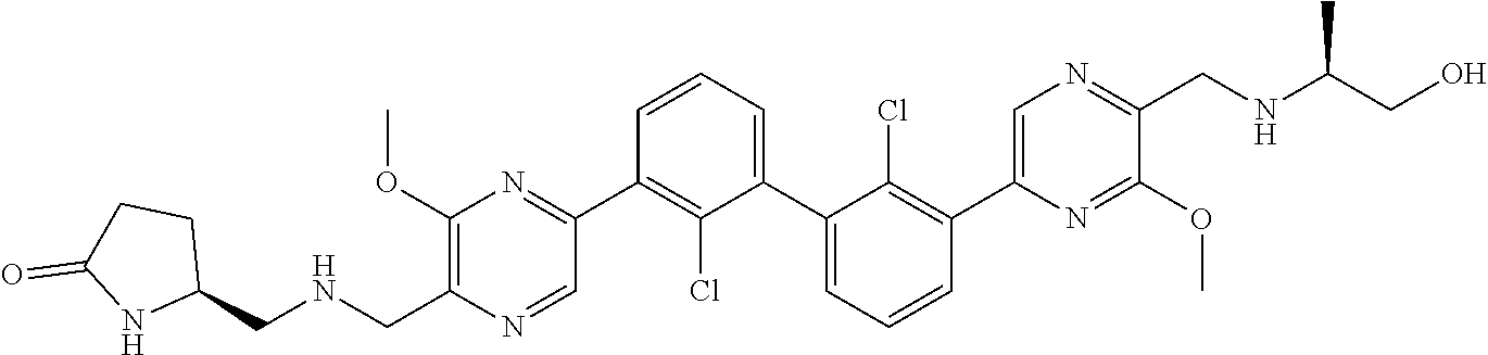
C1(C2=NC(OC)=C(C[HN]CC3CCC(=O)N3)N=C2)=C(Cl)C(C2=CC=CC(C3=CN=C(CNC(CO)C)C(OC)=N3)=C2Cl)=CC=C1
